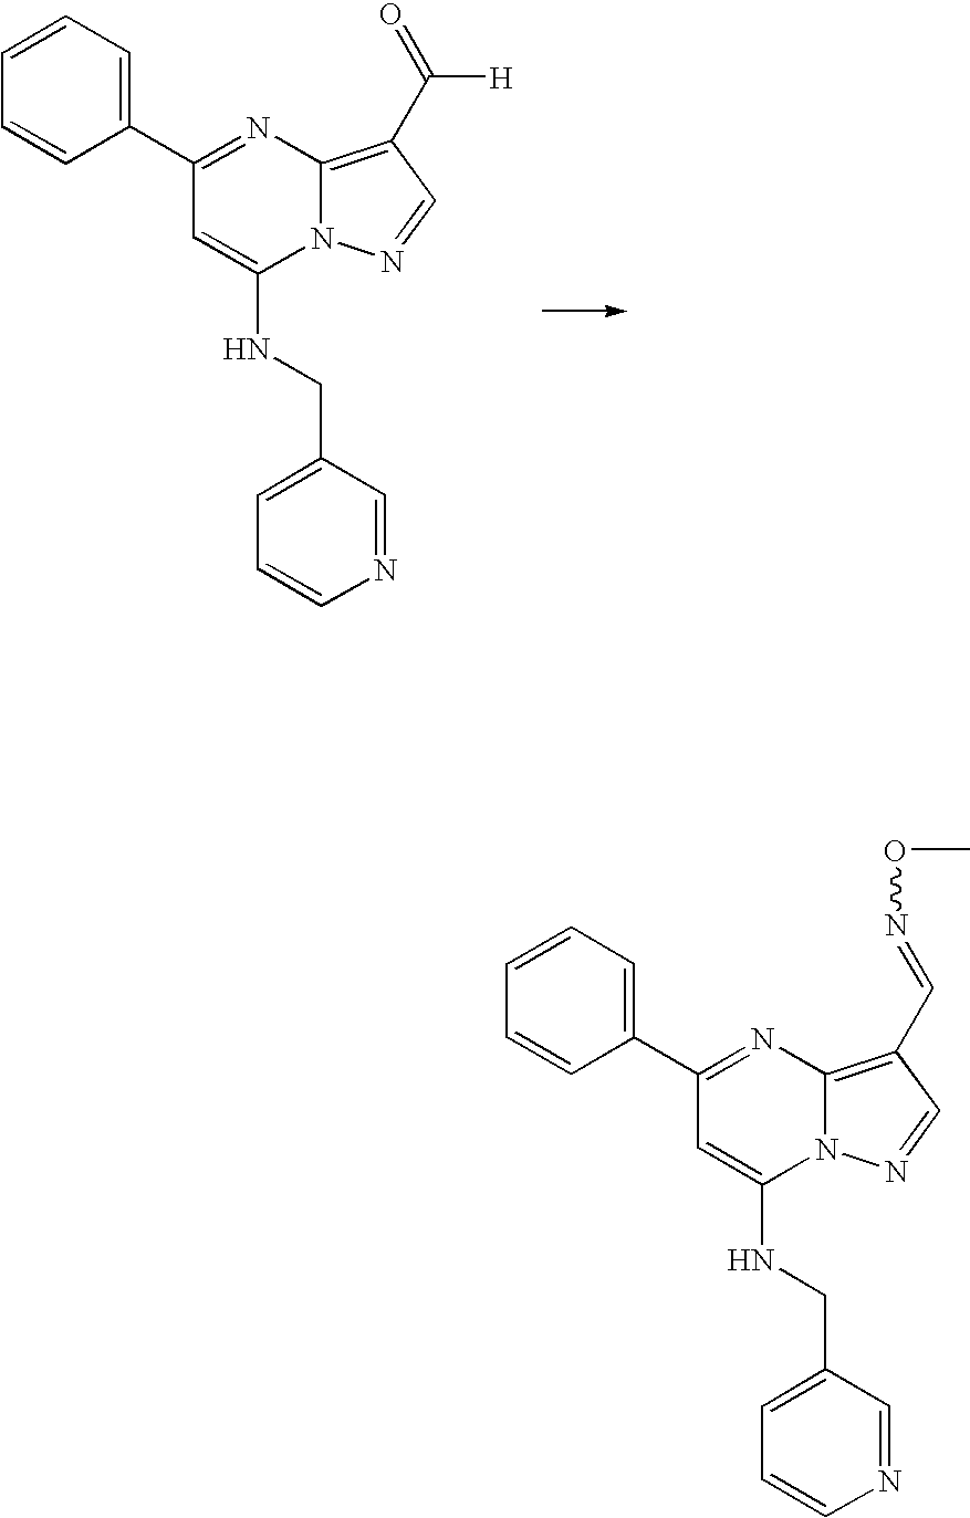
C1=CC=C(C2=NC3=C(C=NOC)C=NN3C(NCC3=CC=CN=C3)=C2)C=C1.C1=CC=C(C2=NC3=C(C([H])=O)C=NN3C(NCC3=CC=CN=C3)=C2)C=C1
